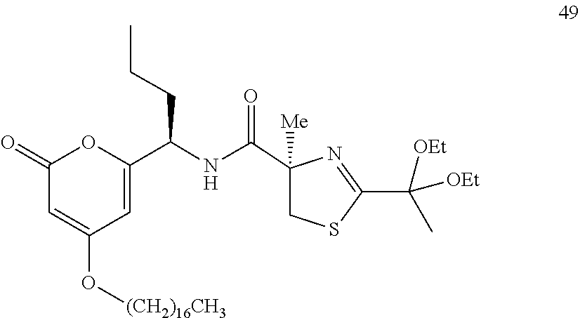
C1(C(C)([OEt])[OEt])=NC(C(NC(C2=CC(O[(CH2)16CH3])=CC(=O)O2)CCC)=O)([Me])CS1
